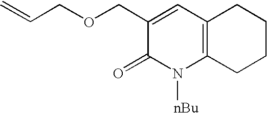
C=CCOCC1=CC2=C(N([nBu])C1=O)CCCC2
